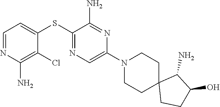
S(C1=NC=C(N2CCC3(CC2)CCC(O)C3N)N=C1N)C1=CC=NC(N)=C1Cl
